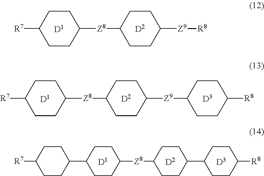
[D1].[D2].C1CC([R7])CCC1[Z8]C1CCC([Z9][R8])CC1.[D1].[D2].[D3].C1CC([R7])CCC1[Z8]C1CCC([Z9]C2CCC([R8])CC2)CC1.[D1].[D2].[D3].C1CC(C2CCC([R7])CC2)CCC1[Z8]C1CCC(C2CCC([R8])CC2)CC1
